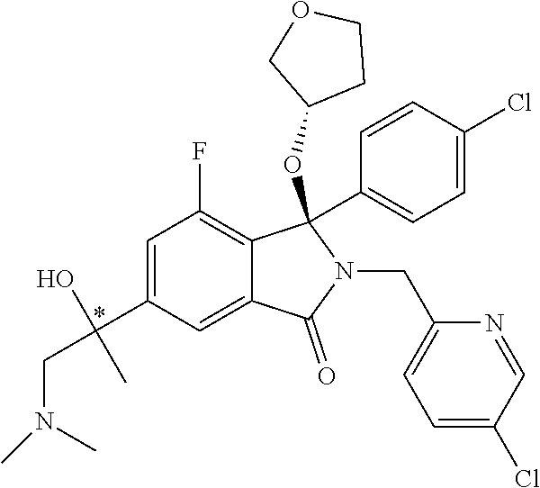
*.C(C(C)(O)C1=CC(F)=C2C(=C1)C(=O)N(CC1=CC=C(Cl)C=N1)C2(C1=CC=C(Cl)C=C1)OC1CCOC1)N(C)C
